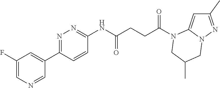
C1(C)=NN2C(=C1)N(C(CCC(NC1=NN=C(C3=CC(F)=CN=C3)C=C1)=O)=O)CC(C)C2
